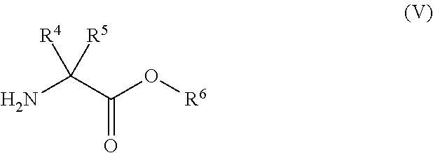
NC(C(O[R6])=O)([R4])[R5]
